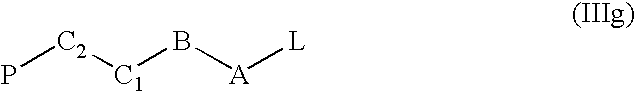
P[C2][C1]B[A][L]
